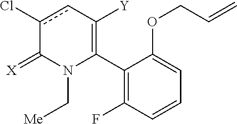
C1(C2=C([Y])cc(Cl)C(=[X])N2C[Me])=C(F)C=CC=C1OCC=C
